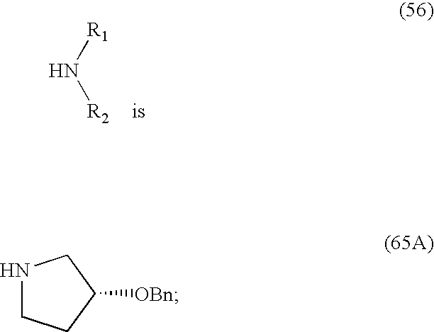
N([R1])[R2].N1CCC([OBn])C1
